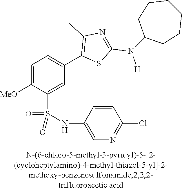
C1=C([MeO])C(S(NC2=CN=C(Cl)C=C2)(=O)=O)=CC(C2=C(C)N=C(N([H])C3CCCCCC3)S2)=C1
